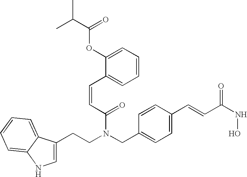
C1=C(CCN(CC2=CC=C(C=CC(NO)=O)C=C2)C(C=CC2=CC=CC=C2OC(C(C)C)=O)=O)C2=CC=CC=C2N1
